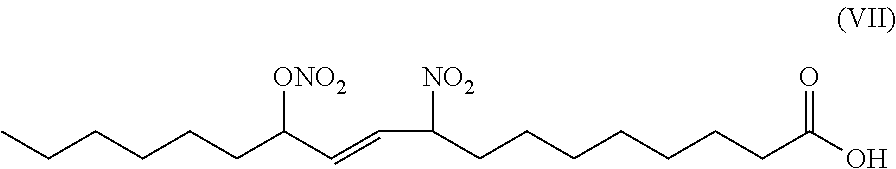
C(C(C=CC([NO2])CCCCCCCC(O)=O)[ONO2])CCCCC
